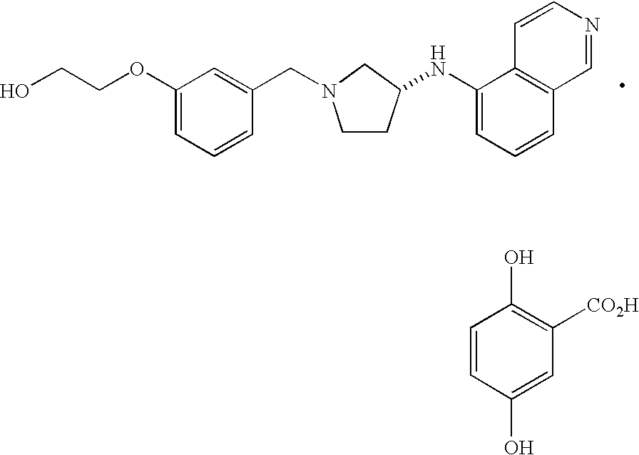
C1(OCCO)=CC=CC(CN2CCC(NC3=CC=CC4=C3C=CN=C4)C2)=C1.C1=CC(O)=CC([CO2H])=C1O
